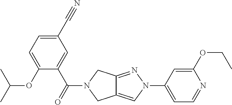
C12=NN(C3=CC=NC(OCC)=C3)C=C1CN(C(C1=CC(C#N)=CC=C1OC(C)C)=O)C2
